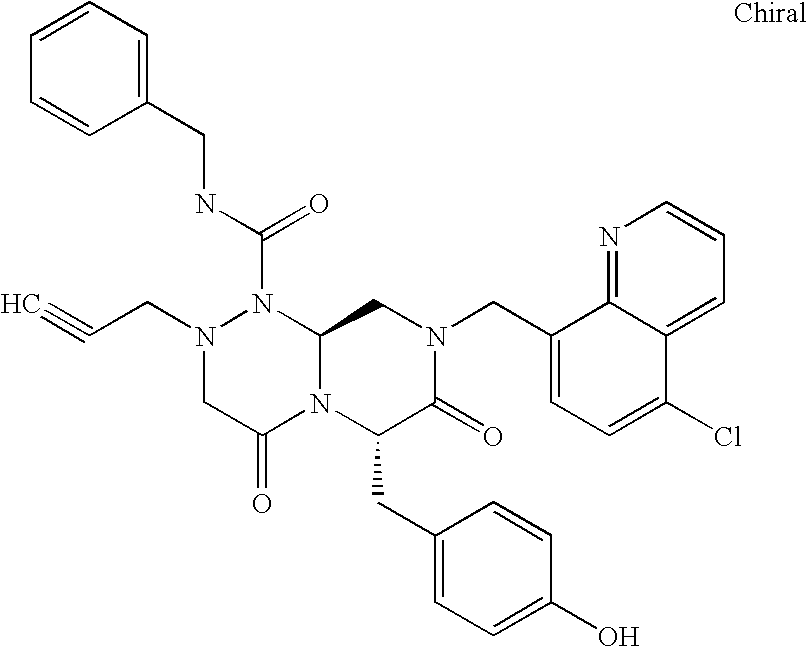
N1(C(NCC2=CC=CC=C2)=O)N(CC#C)CC(=O)N2C1CN(CC1=CC=C(Cl)C3=CC=CN=C13)C(=O)C2CC1=CC=C(O)C=C1
